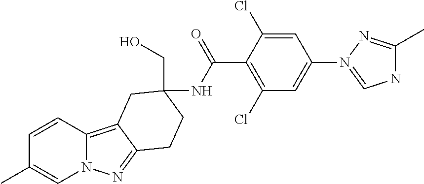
C1=CC(C)=CN2C1=C1C(=N2)CCC(CO)(NC(C2=C(Cl)C=C(N3=CNC(C)=N3)C=C2Cl)=O)C1
